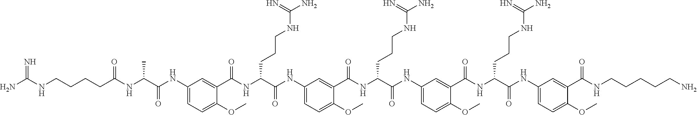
C1(NC(C(NC(CCCCNC(N)=N)=O)C)=O)=CC=C(OC)C(C(NC(C(NC2=CC=C(OC)C(C(NC(C(NC3=CC=C(OC)C(C(NC(C(NC4=CC=C(OC)C(C(NCCCCCN)=O)=C4)=O)CCCNC(N)=N)=O)=C3)=O)CCCNC(N)=N)=O)=C2)=O)CCCNC(N)=N)=O)=C1
